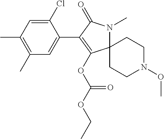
C12(N(C)C(=O)C(C3=CC(C)=C(C)C=C3Cl)=C1OC(OCC)=O)CCN(OC)CC2
